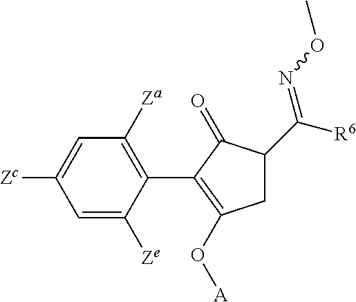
C1=C([Zc])C=C([Ze])C(C2=C(O[A])CC(C([R6])=NOC)C2=O)=C1[Za]
